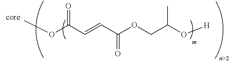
[core].C(C(OCC(O[H])C)=O)=CC(OC)=O
